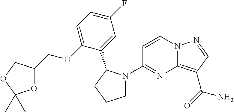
C1=CN2C(=C(C(=O)N)C=N2)N=C1N1CCCC1C1=CC(F)=CC=C1OCC1OC(C)(C)OC1
